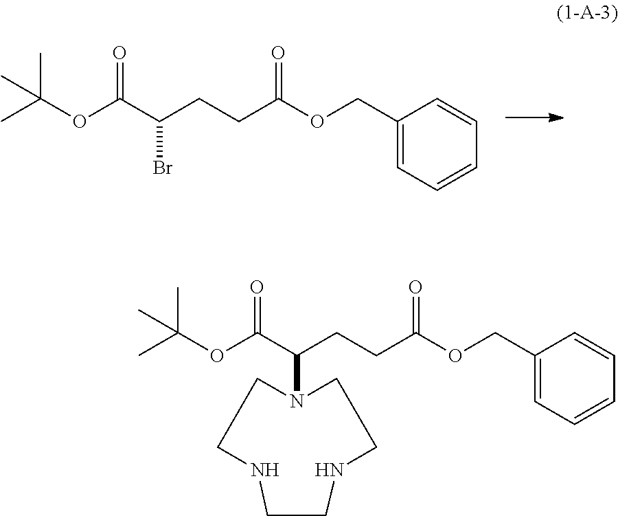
O(C(C(CCC(OCC1=CC=CC=C1)=O)Br)=O)C(C)(C)C.O(C(=O)C(CCC(OCC1=CC=CC=C1)=O)N1CCNCCNCC1)C(C)(C)C
